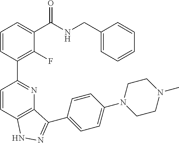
C1=CC2=C(N=C1C1=C(F)C(C(NCC3=CC=CC=C3)=O)=CC=C1)C(C1=CC=C(N3CCN(C)CC3)C=C1)=NN2
